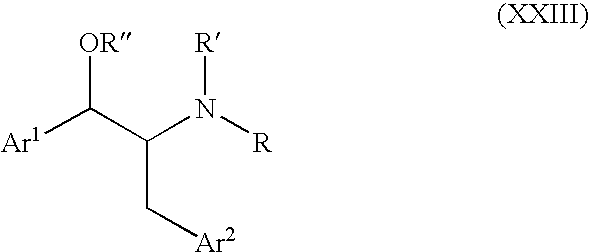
C(C[Ar2])(N([R])[R])C([Ar1])[OR]
